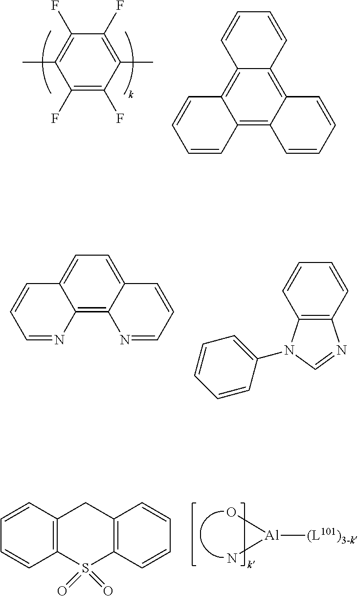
C1(F)=C(C)C(F)=C(F)C(C)=C1F.C1=CC2=C3C(=C4C(=C2C=C1)C=CC=C4)C=CC=C3.C1=C2C(=C3C(=C1)C=CC=N3)N=CC=C2.C1=CC2=C(C=C1)N(C1=CC=CC=C1)C=N2.[Al](O)(N)[(L101)3-k].C1=CC2=C(C=C1)S(=O)(=O)C1=C(C2)C=CC=C1
